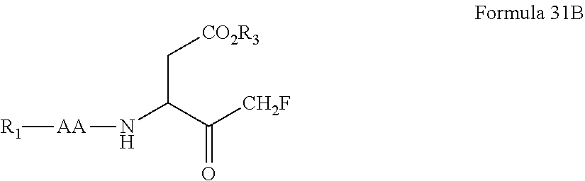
[R1][AA]NC(C[CO2R3])C(=O)[CH2F]
